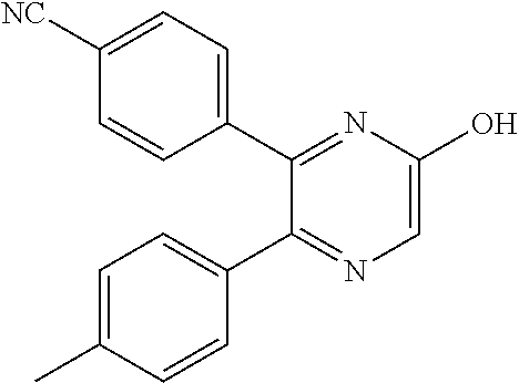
C1=C(O)N=C(C2=CC=C([NC])C=C2)C(C2=CC=C(C)C=C2)=N1
